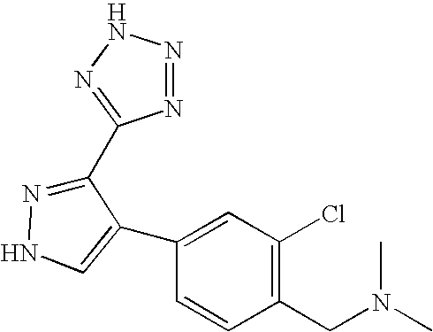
N1=NNN=C1C1=NNC=C1C1=CC(Cl)=C(CN(C)C)C=C1
